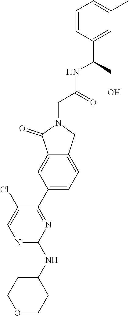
N1=C(NC2CCOCC2)N=C(C2=CC=C3C(=C2)C(=O)N(CC(=O)NC(CO)C2=CC(C)=CC=C2)C3)C(Cl)=C1
